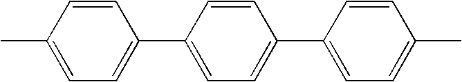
C1=C(C)C=CC(C2=CC=C(C3=CC=C(C)C=C3)C=C2)=C1
